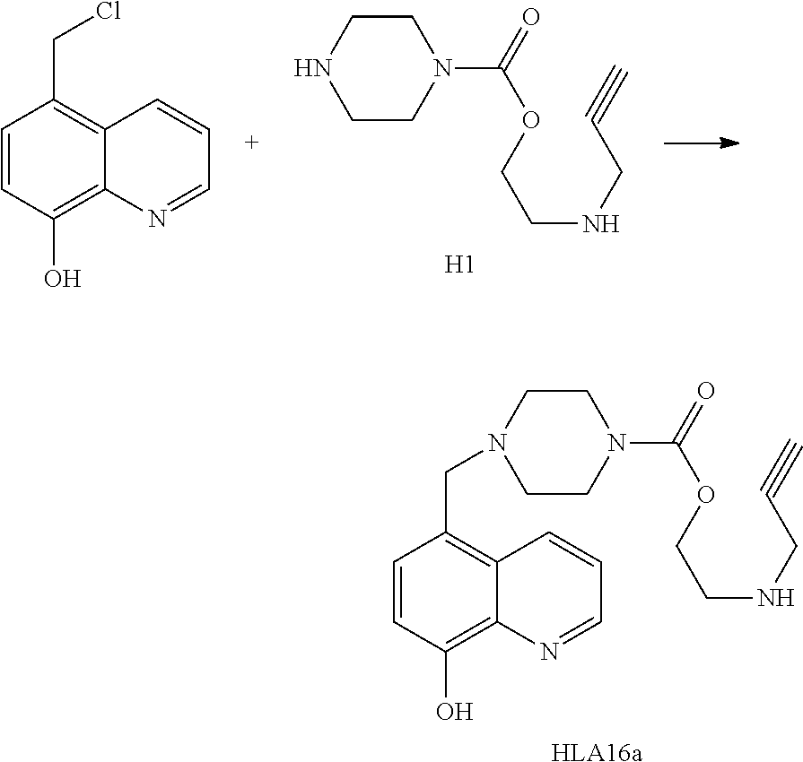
C1=CC(O)=C2C(=C1CCl)C=CC=N2.C1CN(C(OCCNCC#C)=O)CCN1.[H1].[HLA16a].C1=CC(O)=C2C(=C1CN1CCN(C(OCCNCC#C)=O)CC1)C=CC=N2
